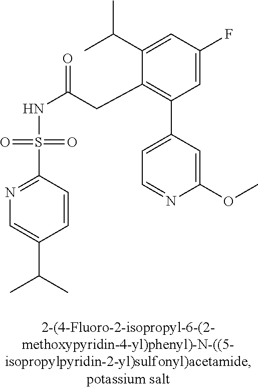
N1=C(S(=O)(=O)NC(=O)CC2=C(C3=CC=NC(OC)=C3)C=C(F)C=C2C(C)C)C=CC(C(C)C)=C1
